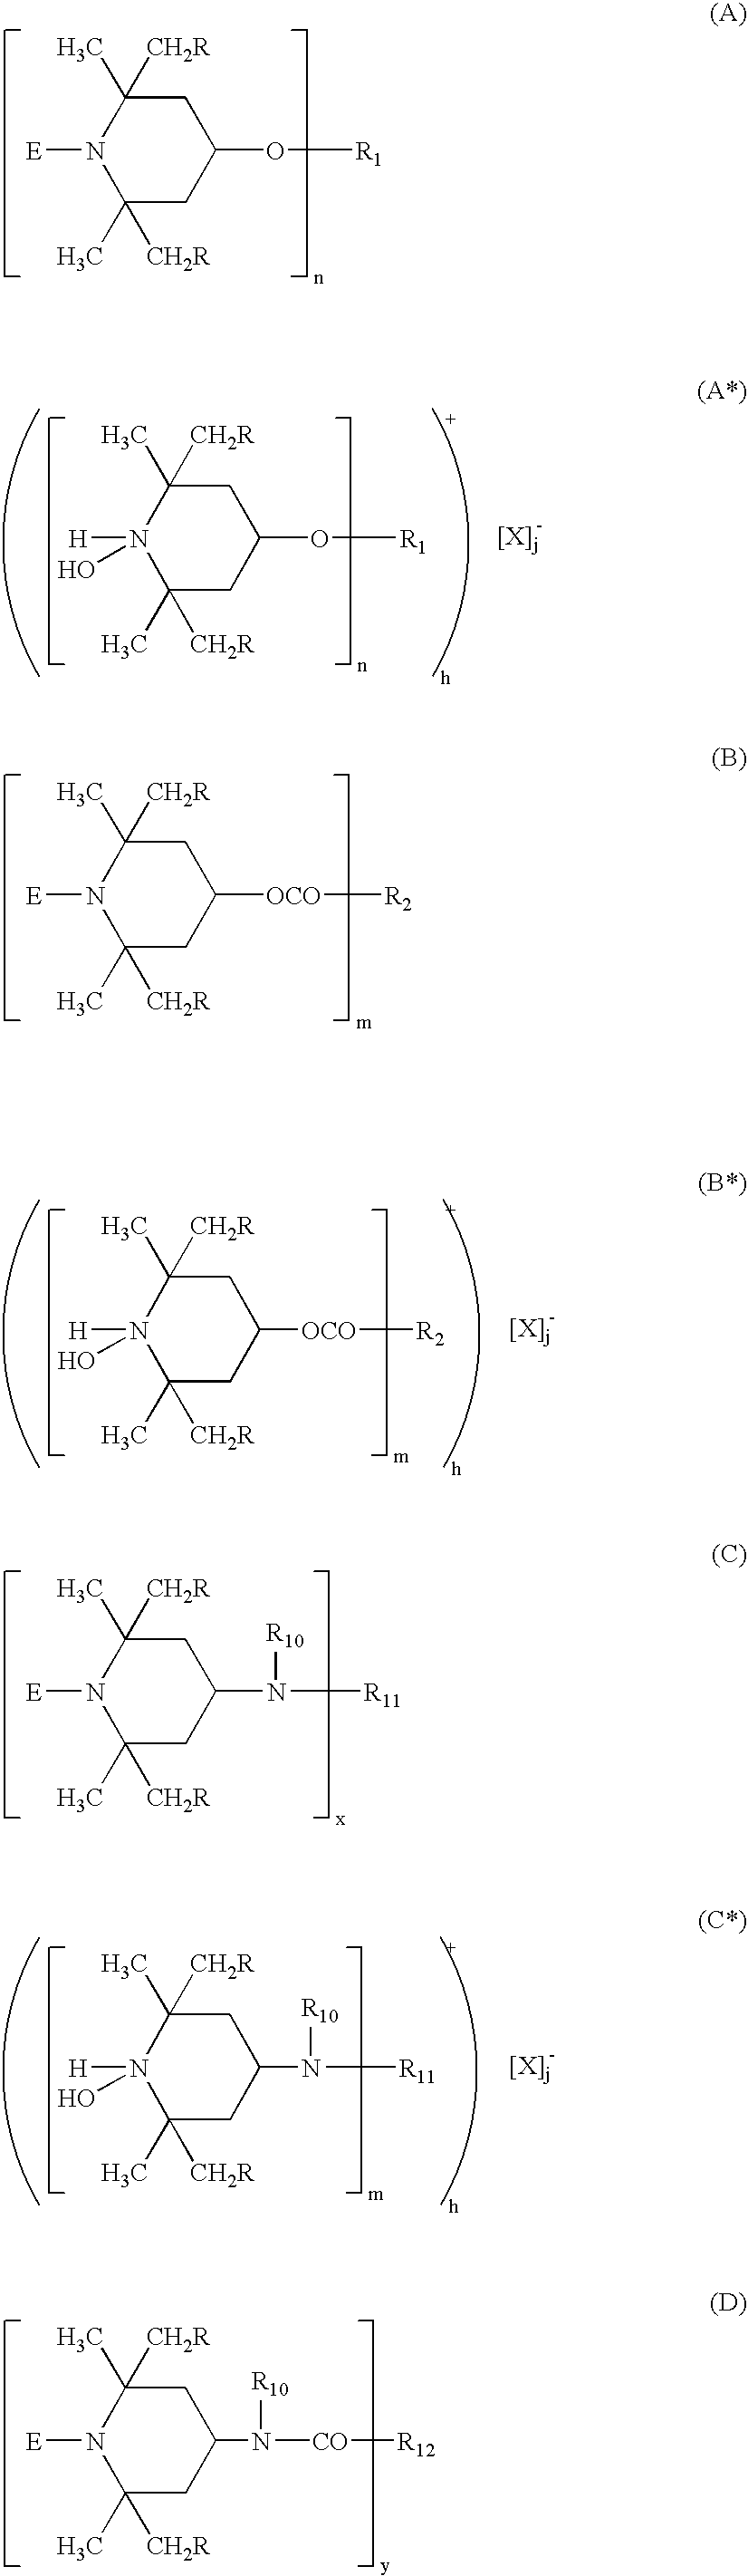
C1C(C)([CH2R])N([E])C(C)([CH2R])CC1O[R1].C1C(C)([CH2R])N([H])(O)C(C)([CH2R])CC1O[R1].C1C(C)([CH2R])N([E])C(C)([CH2R])CC1[OCO][R2].C1C(C)([CH2R])N([H])(O)C(C)([CH2R])CC1[OCO][R2].C1C(C)([CH2R])N([E])C(C)([CH2R])CC1N([R11])[R10].C1C(C)([CH2R])N([H])(O)C(C)([CH2R])CC1N([R11])[R10].C1C(C)([CH2R])N([E])C(C)([CH2R])CC1N([R10])[CO][R12]
